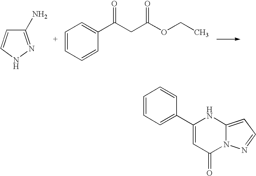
C1(N)=NNC=C1.C1=CC=CC(C(=O)CC(OCC)=O)=C1.C1=CC=C(C2=CC(=O)N3C(=CC=N3)N2)C=C1
